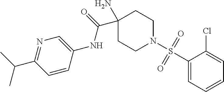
CC(C1=NC=C(NC(=O)C2(N)CCN(S(C3=CC=CC=C3Cl)(=O)=O)CC2)C=C1)C
